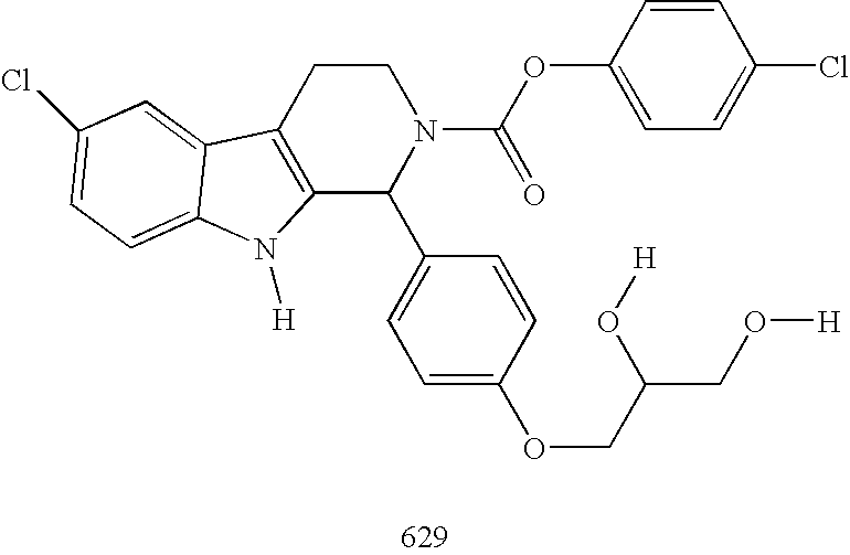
C12=C(CCN(C(OC3=CC=C(Cl)C=C3)=O)C1C1=CC=C(OCC(O[H])CO[H])C=C1)C1=CC(Cl)=CC=C1N2[H]
